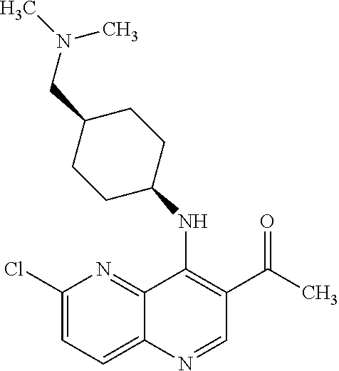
C1(Cl)=CC=C2C(=N1)C(NC1CCC(CN(C)C)CC1)=C(C(=O)C)C=N2
